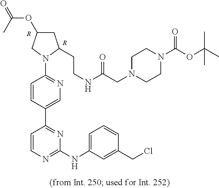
[R].[R].N1(C2=NC=C(C3=NC(NC4=CC=CC(CCl)=C4)=NC=C3)C=C2)C(CCNC(=O)CN2CCN(C(=O)OC(C)(C)C)CC2)CC(OC(=O)C)C1
